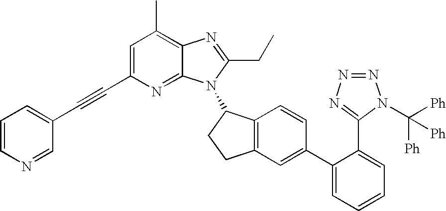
C1=C(C#CC2=CC=CN=C2)N=C2C(=C1C)N=C(CC)N2C1C2=C(CC1)C=C(C1=CC=CC=C1C1=NN=NN1C([Ph])([Ph])[Ph])C=C2
